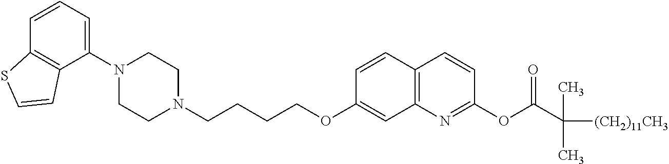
C1=CC2=C(C(N3CCN(CCCCOC4=CC5=C(C=C4)C=CC(OC(C(C)([(CH2)11CH3])C)=O)=N5)CC3)=C1)C=CS2
